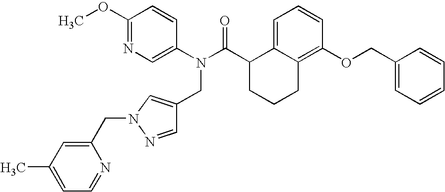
C1=C2C(=C(OCC3=CC=CC=C3)C=C1)CCCC2C(N(C1=CN=C(OC)C=C1)CC1=CN(CC2=CC(C)=CC=N2)N=C1)=O
